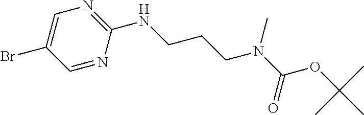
C1=C(Br)C=NC(NCCCN(C(OC(C)(C)C)=O)C)=N1
